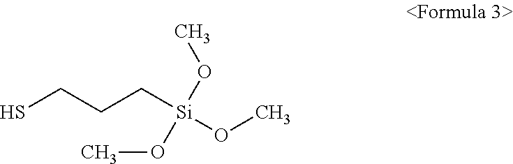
SCCC[Si](OC)(OC)OC
